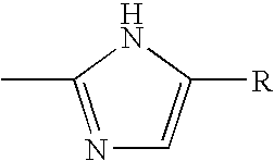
N1=C(C)NC([R])=C1
